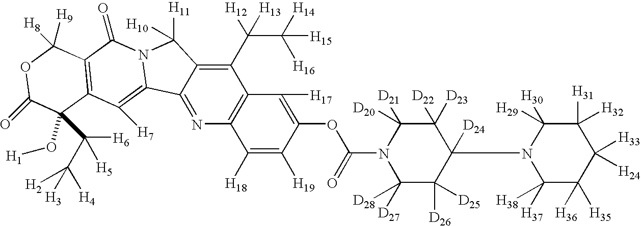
C1(C(C([H16])([H14])[H15])([H12])[H13])=C2C(=NC3=C1C([H17])=C(OC(=O)N1C([D27])([D28])C([D26])([D25])C([D24])(N4C([H37])([H38])C([H35])([H36])C([H33])([H24])C([H32])([H31])C4([H30])[H29])C([D23])([D22])C1([D21])[D20])C([H19])=C3[H18])C1=C([H7])C3=C(C(=O)N1C2([H11])[H10])C([H8])([H9])OC(=O)C3(O[H1])C([H6])([H5])C([H4])([H3])[H2]
